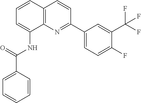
C1=CC2=C(C(NC(=O)C3=CC=CC=C3)=C1)N=C(C1=CC=C(F)C(C(F)(F)F)=C1)C=C2
